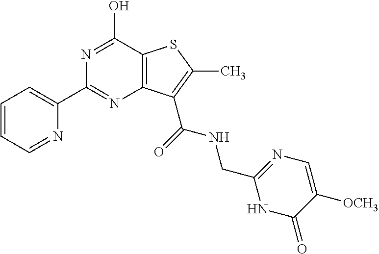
C1=CC=NC(C2=NC3=C(C(O)=N2)SC(C)=C3C(=O)NCC2=NC=C([OCH3])C(=O)N2)=C1
